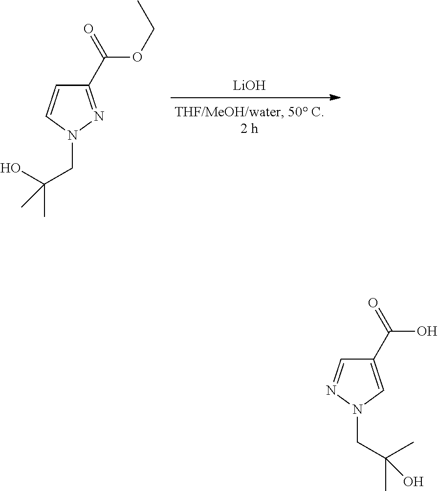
C1(C(=O)OCC)=NN(CC(O)(C)C)C=C1.[LiOH].C1=NN(CC(C)(C)O)C=C1C(=O)O
